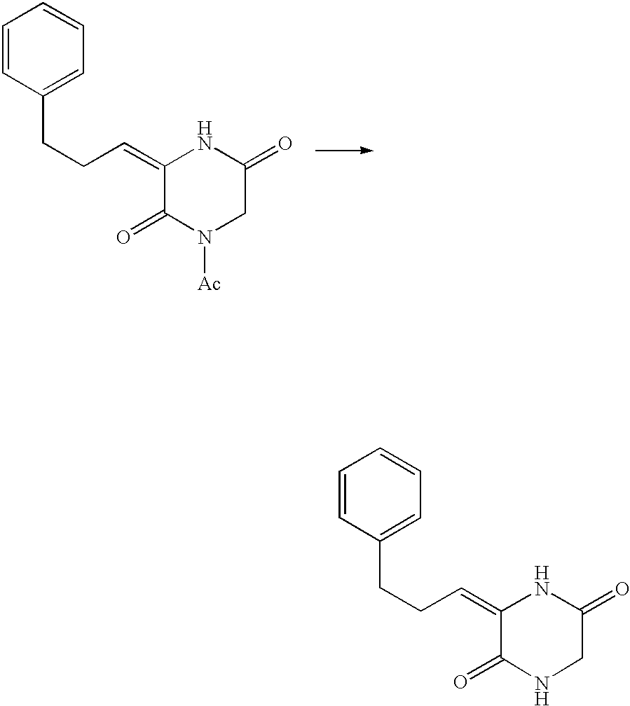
C1(=CCCC2=CC=CC=C2)C(=O)NCC(=O)N1.C1(=CCCC2=CC=CC=C2)C(=O)N([Ac])CC(=O)N1
